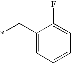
C1(C*)=CC=CC=C1F
